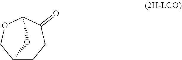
C12CCC(=O)C(OC1)O2
